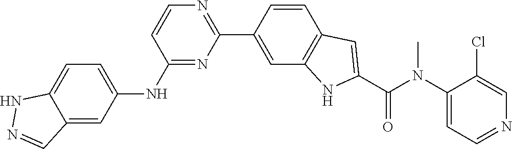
N1=C(NC2=CC=C3NN=CC3=C2)C=CN=C1C1=CC2=C(C=C1)C=C(C(=O)N(C1=CC=NC=C1Cl)C)N2
